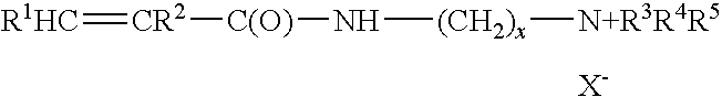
[R1HC]=[CR2][C(O)]N[(CH2)x][N+R3R4R5].[X-]
